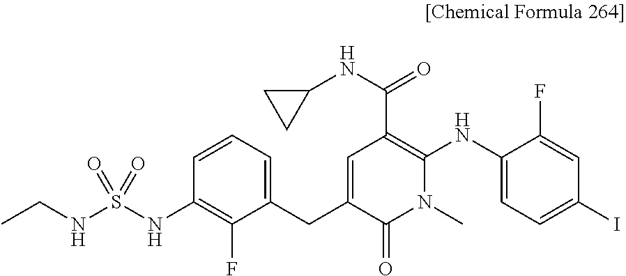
C(NS(NC1=C(F)C(CC2=CC(C(=O)NC3CC3)=C(NC3=CC=C(I)C=C3F)N(C)C2=O)=CC=C1)(=O)=O)C
